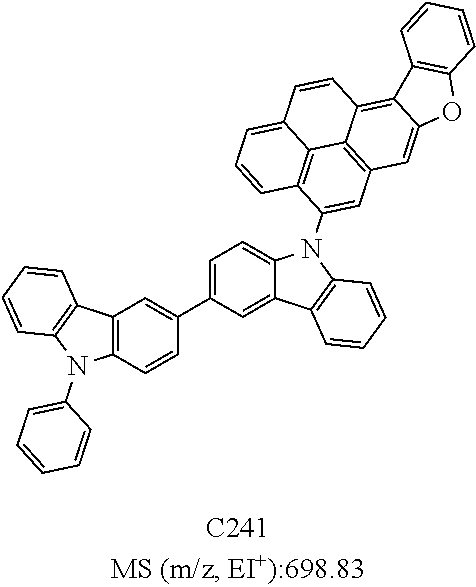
C12=C(C=CC(C3=CC=C4C(=C3)C3=C(N4C4=CC5=C6C7=C4C=CC=C7C=CC6=C4C(=C5)OC5=C4C=CC=C5)C=CC=C3)=C1)N(C1=CC=CC=C1)C1=C2C=CC=C1
